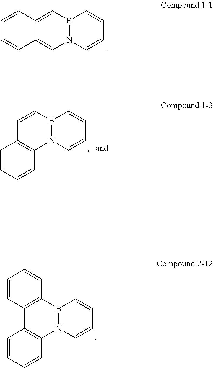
C12=CB3N(C=C1C=CC=C2)C=CC=C3.C1=CB2N(C3=C1C=CC=C3)C=CC=C2.C12=C(B3N(C4=C1C=CC=C4)C=CC=C3)C=CC=C2
